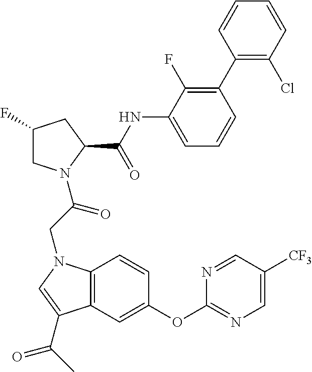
C12=C(C=C(OC3=NC=C([CF3])C=N3)C=C1)C(C(C)=O)=CN2CC(=O)N1CC(F)CC1C(NC1=CC=CC(C2=C(Cl)C=CC=C2)=C1F)=O
